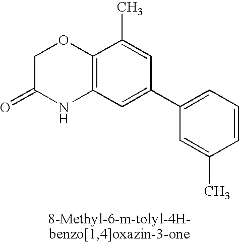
C1C(=O)NC2=C(O1)C(C)=CC(C1=CC=CC(C)=C1)=C2
